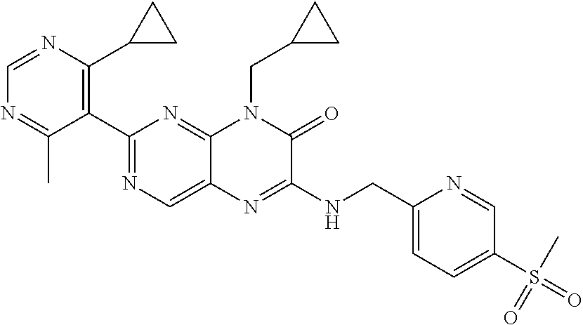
C1=NC(C2CC2)=C(C2=NC=C3C(=N2)N(CC2CC2)C(=O)C(NCC2=CC=C(S(=O)(=O)C)C=N2)=N3)C(C)=N1
